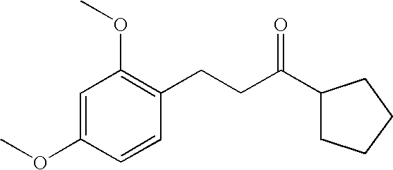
C1=C(OC)C=CC(CCC(C2CCCC2)=O)=C1OC
